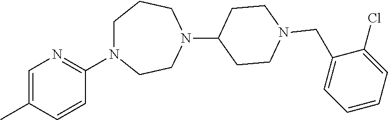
ClC1=CC=CC=C1CN1CCC(N2CCN(C3=NC=C(C)C=C3)CCC2)CC1
